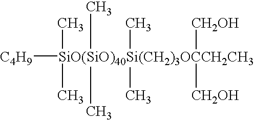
[C4H9][SiO(SiO)40Si(CH2)3OCCH2CH3](C)(C)(C)(C)(C)(C)([CH2OH])[CH2OH]
